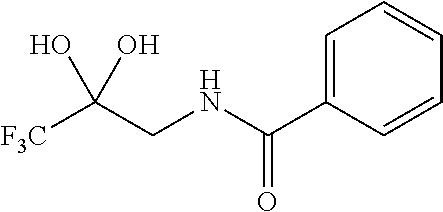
[F3C]C(CNC(C1=CC=CC=C1)=O)(O)O
